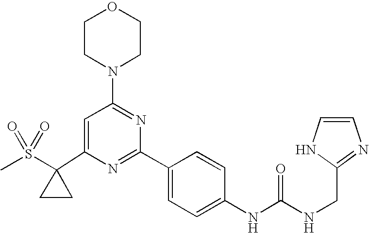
C1(C2(S(=O)(=O)C)CC2)=CC(N2CCOCC2)=NC(C2=CC=C(NC(=O)NCC3=NC=CN3)C=C2)=N1
